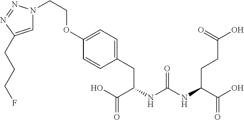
C(C(NC(NC(C(O)=O)CCC(O)=O)=O)CC1=CC=C(OCCN2C=C(CCCF)N=N2)C=C1)(O)=O
